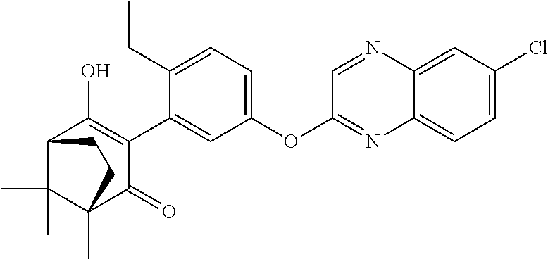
C12C(C)(C)C(C)(C(=O)C(C3=CC(OC4=NC5=CC=C(Cl)C=C5N=C4)=CC=C3CC)=C1O)CC2
